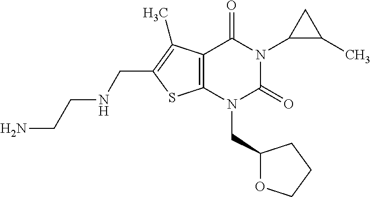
C12=C(N(CC3OCCC3)C(=O)N(C3C(C)C3)C1=O)SC(CNCCN)=C2C
